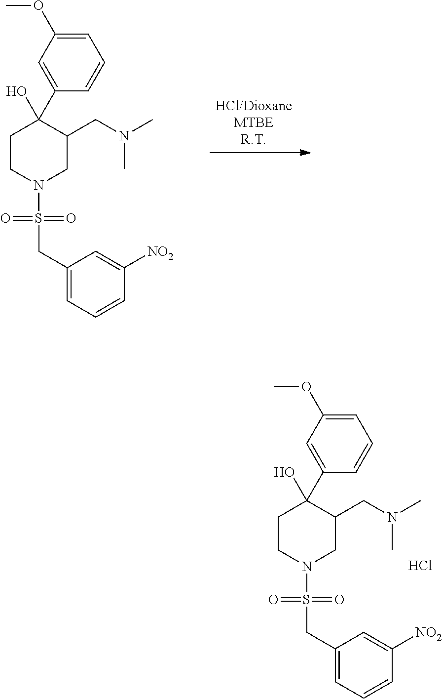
C1(CS(=O)(=O)N2CC(CN(C)C)C(C3=CC(OC)=CC=C3)(O)CC2)=CC=CC([NO2])=C1.Cl.C1(CS(=O)(=O)N2CC(CN(C)C)C(C3=CC(OC)=CC=C3)(O)CC2)=CC=CC([NO2])=C1
